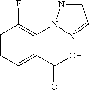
C1=CC=C(C(O)=O)C(N2N=CC=N2)=C1F
